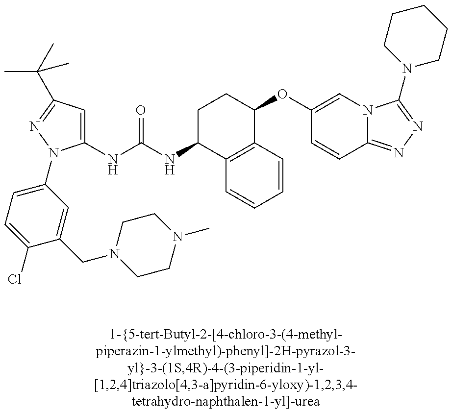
C1(NC(=O)NC2C3=C(C(OC4=CN5C(=NN=C5N5CCCCC5)C=C4)CC2)C=CC=C3)=CC(C(C)(C)C)=NN1C1=CC=C(Cl)C(CN2CCN(C)CC2)=C1
